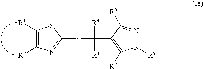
C1([R1])=C([R2])N=C(SC([R3])([R4])C2=C([R7])N([R5])N=C2[R6])S1
